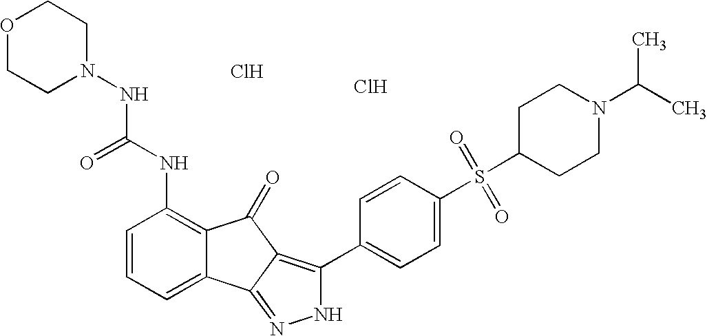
Cl.Cl.O=C(NC1=C2C(=CC=C1)C1=NNC(C3=CC=C(S(C4CCN(C(C)C)CC4)(=O)=O)C=C3)=C1C2=O)NN1CCOCC1
